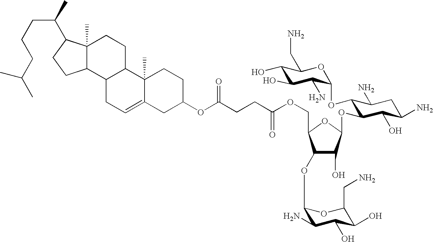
C1(OC2C(N)C(O)C(O)C(CN)O2)C(O)C(OC2C(OC3C(N)C(O)C(O)C(CN)O3)C(N)CC(N)C2O)OC1COC(CCC(OC1CC2=CCC3C(C2(C)CC1)CCC1(C)C3CCC1C(CCCC(C)C)C)=O)=O
